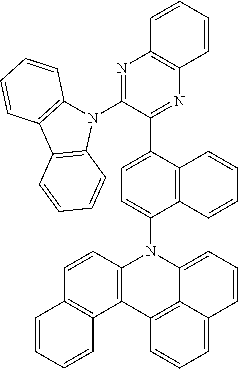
C12=C(C=CC3=C1C=CC=C3)N(C1=CC=C(C3=NC4=C(N=C3N3C5=C(C6=C3C=CC=C6)C=CC=C5)C=CC=C4)C3=C1C=CC=C3)C1=CC=CC3=CC=CC2=C13
